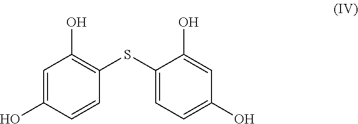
C1(SC2=C(O)C=C(O)C=C2)=CC=C(O)C=C1O
